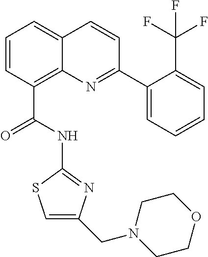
C1=CC(C(=O)NC2=NC(CN3CCOCC3)=CS2)=C2C(=C1)C=CC(C1=CC=CC=C1C(F)(F)F)=N2
